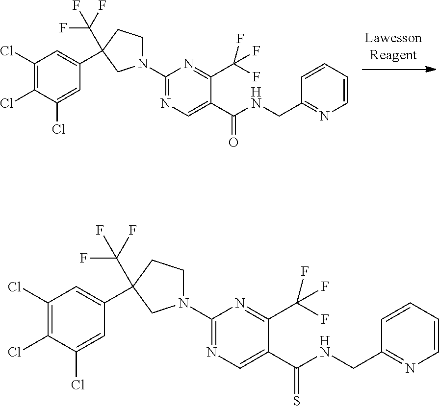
C1(Cl)=C(Cl)C(Cl)=CC(C2(C(F)(F)F)CCN(C3=NC=C(C(NCC4=NC=CC=C4)=O)C(C(F)(F)F)=N3)C2)=C1.C1(Cl)=C(Cl)C(Cl)=CC(C2(C(F)(F)F)CCN(C3=NC=C(C(NCC4=NC=CC=C4)=S)C(C(F)(F)F)=N3)C2)=C1
